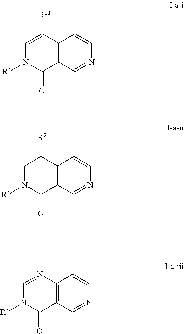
C12=C(C([R21])=CN([R])C1=O)C=CN=C2.C12=C(C([R21])CN([R])C1=O)C=CN=C2.N1=CN([R])C(=O)C2=C1C=CN=C2
